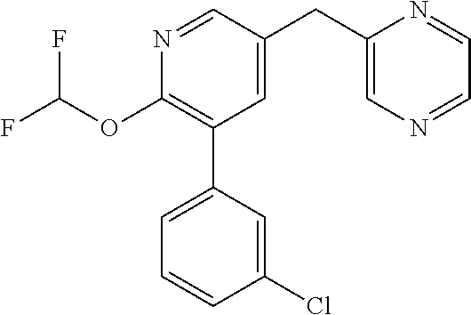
N1=CC(CC2=CN=CC=N2)=CC(C2=CC=CC(Cl)=C2)=C1OC(F)F
